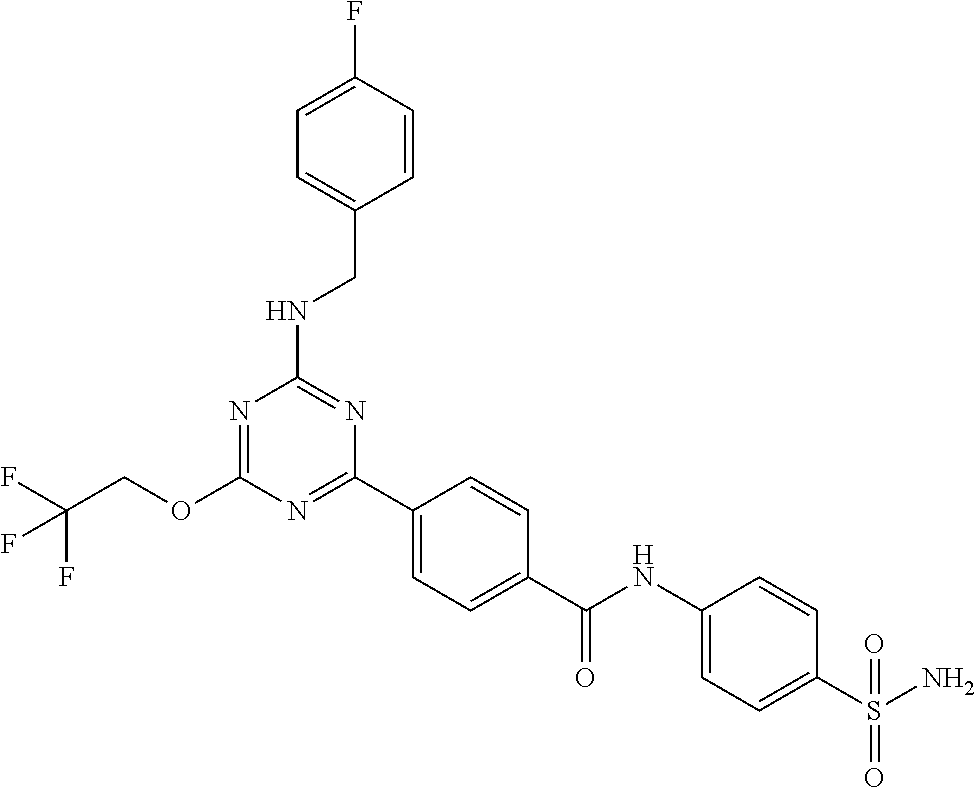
O(C1=NC(NCC2=CC=C(F)C=C2)=NC(C2=CC=C(C(NC3=CC=C(S(N)(=O)=O)C=C3)=O)C=C2)=N1)CC(F)(F)F
